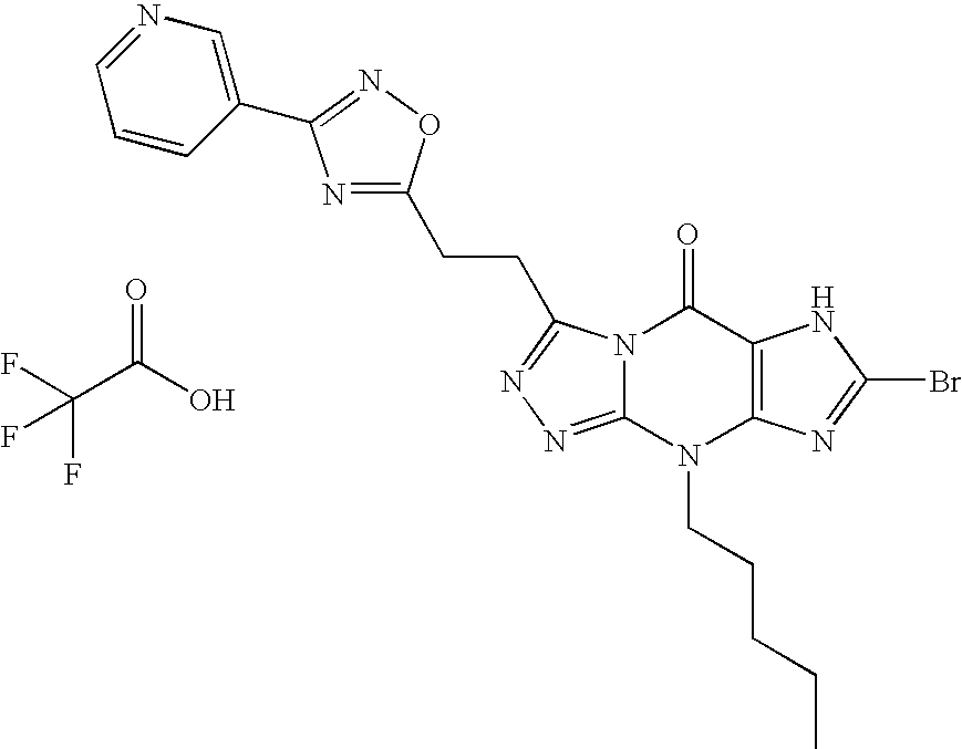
N12C(=NN=C1CCC1=NC(C3=CN=CC=C3)=NO1)N(CCCCC)C1=C(C2=O)NC(Br)=N1.C(C(O)=O)(F)(F)F
